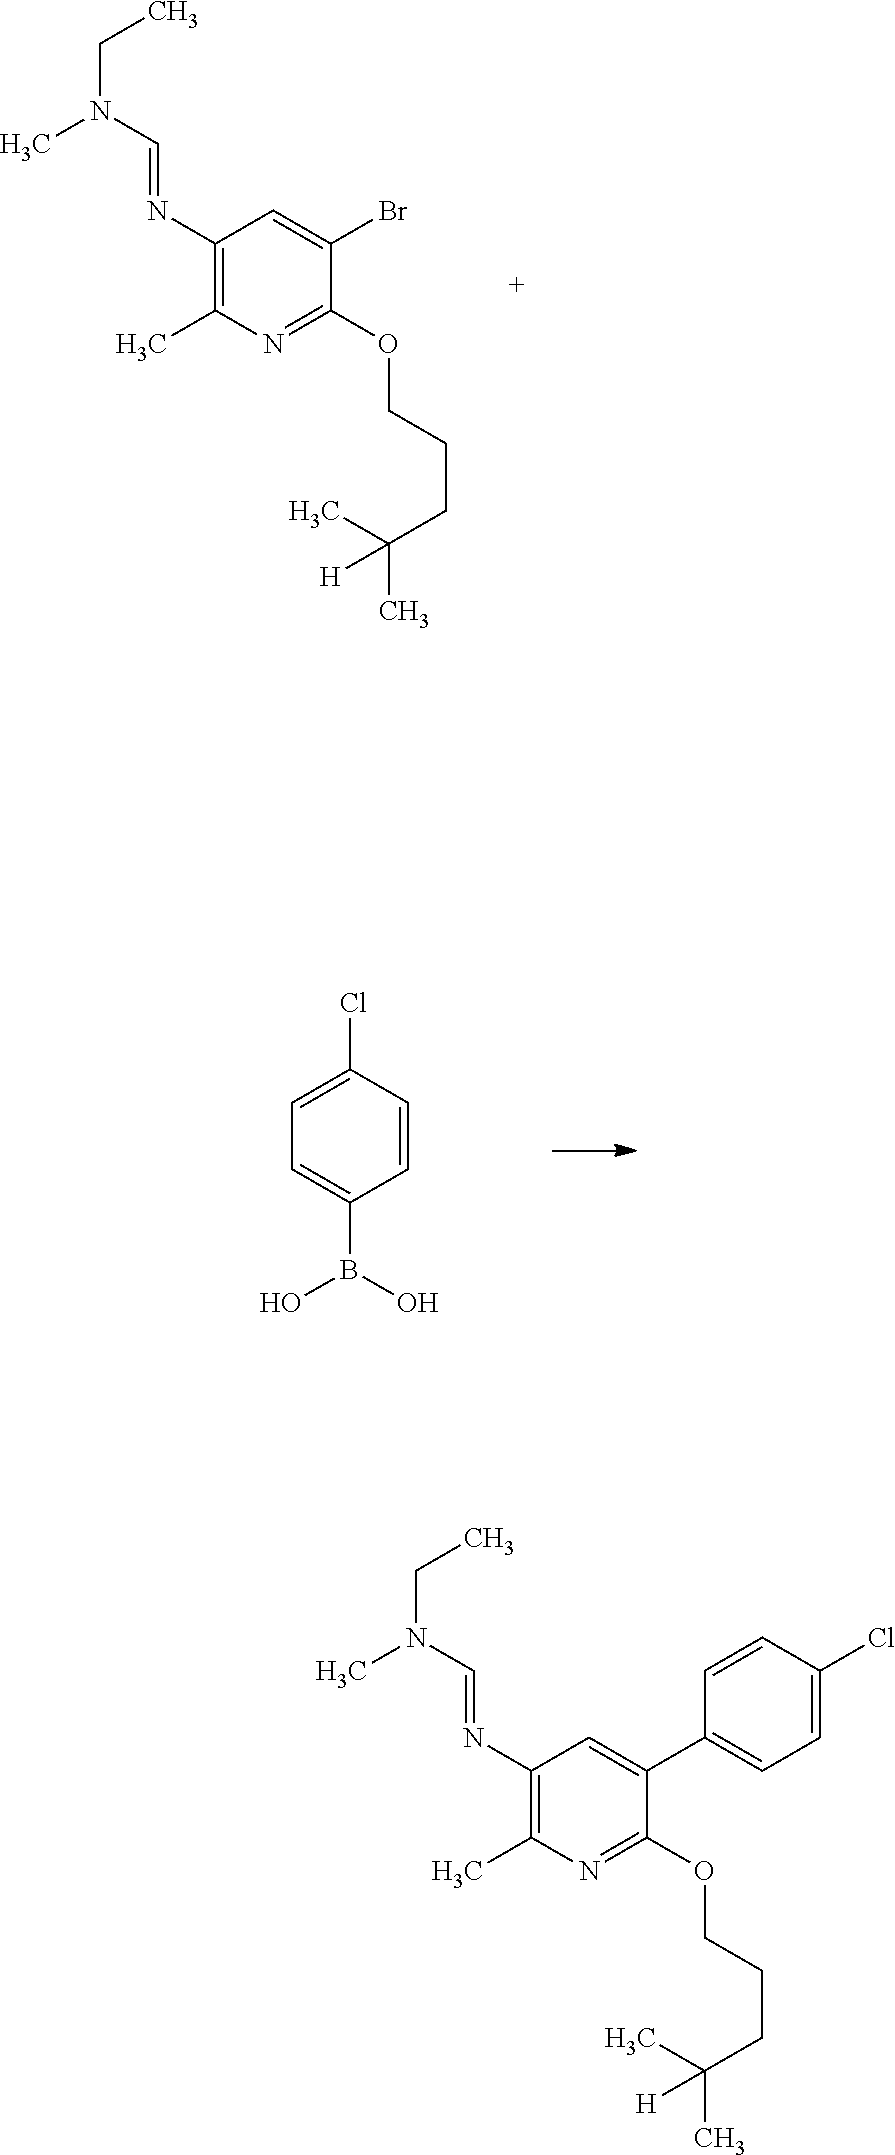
C1(N=CN(CC)C)=C(C)N=C(OCCCC(C)(C)[H])C(Br)=C1.C1=CC(Cl)=CC=C1B(O)O.C1(N=CN(CC)C)=C(C)N=C(OCCCC(C)(C)[H])C(C2=CC=C(Cl)C=C2)=C1
